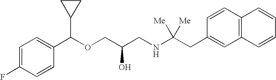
C1=C(F)C=CC(C(OCC(CNC(CC2=CC3=C(C=C2)C=CC=C3)([Me])[Me])O)C2CC2)=C1
